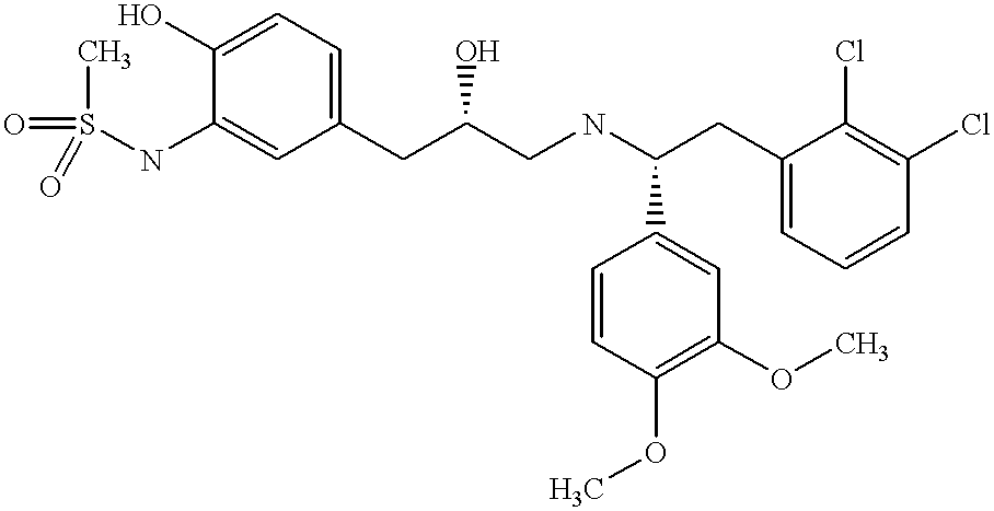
C1(O)=CC=C(CC(CNC(CC2=CC=CC(Cl)=C2Cl)C2=CC(OC)=C(OC)C=C2)O)C=C1NS(=O)(=O)C
